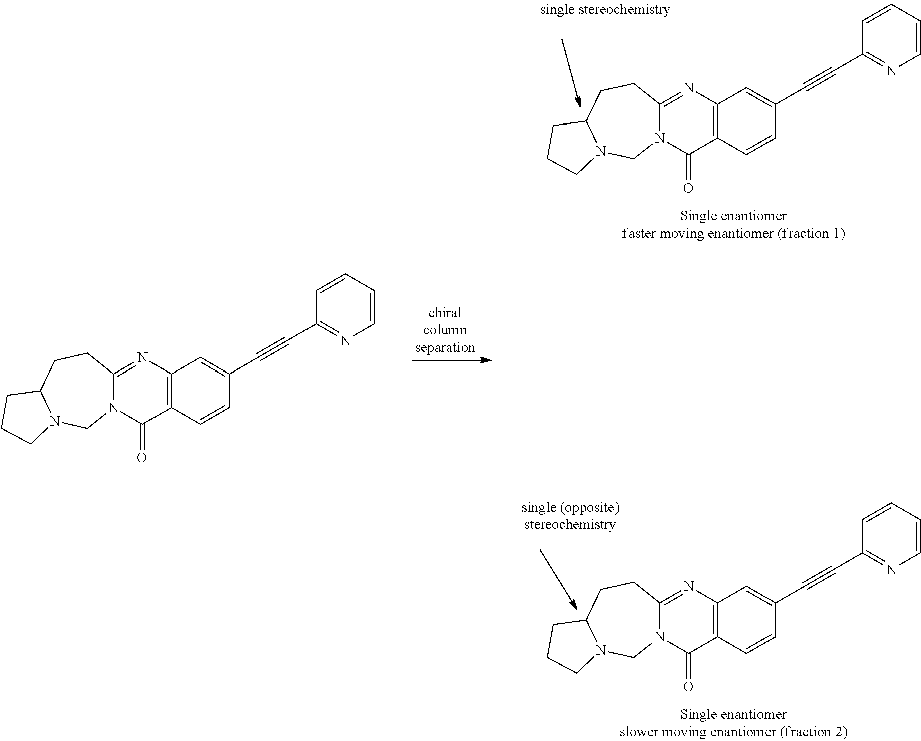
N12C(=NC3=C(C1=O)C=CC(C#CC1=NC=CC=C1)=C3)CCC1N(C2)CCC1.N12C(=NC3=C(C1=O)C=CC(C#CC1=NC=CC=C1)=C3)CCC1N(C2)CCC1.N12C(=NC3=C(C1=O)C=CC(C#CC1=NC=CC=C1)=C3)CCC1N(C2)CCC1
